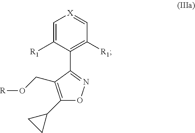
C1=C([R1])C(C2=NOC(C3CC3)=C2CO[R])=C([R1])C=[X]1
